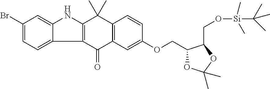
C12=C(C(=O)C3=C(C1(C)C)C=CC(OCC1OC(C)(C)OC1CO[Si](C)(C)C(C)(C)C)=C3)C1=CC=C(Br)C=C1N2
